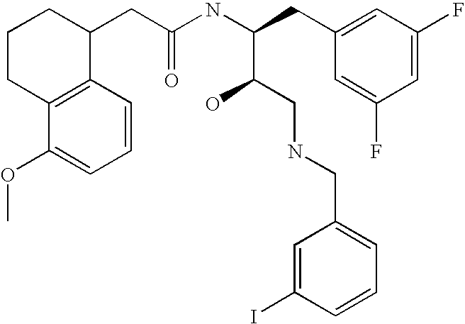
C1=CC2=C(C(OC)=C1)CCCC2CC(NC(CC1=CC(F)=CC(F)=C1)C(CNCC1=CC=CC(I)=C1)O)=O
